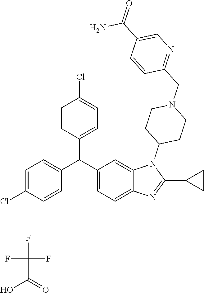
C1(C(C2=CC=C3C(=C2)N(C2CCN(CC4=NC=C(C(=O)N)C=C4)CC2)C(C2CC2)=N3)C2=CC=C(Cl)C=C2)=CC=C(Cl)C=C1.FC(F)(C(=O)O)F
